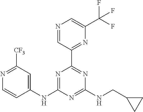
N1=C(NC2=CC([CF3])=NC=C2)N=C(NCC2CC2)N=C1C1=NC(C(F)(F)F)=CN=C1
